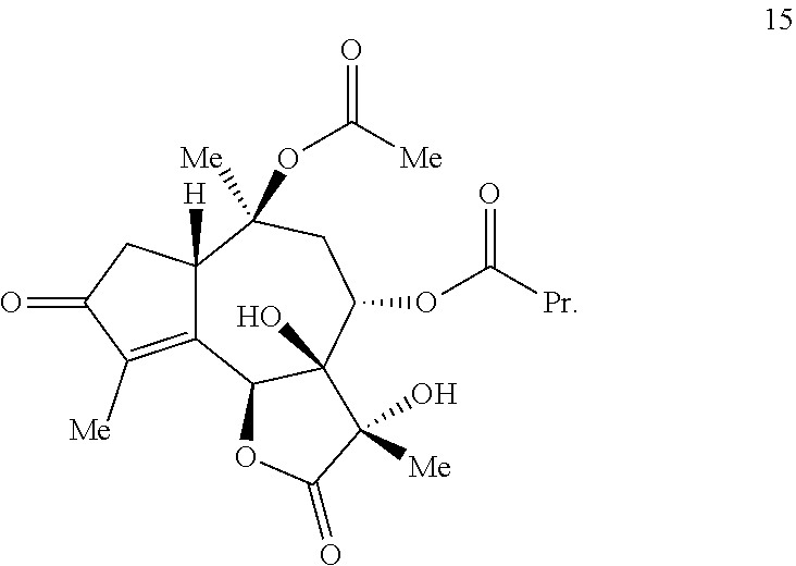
C12([H])C(=C([Me])C(=O)C1)C1C(O)(C(OC([Pr])=O)CC2([Me])OC(=O)[Me])C(O)([Me])C(=O)O1
